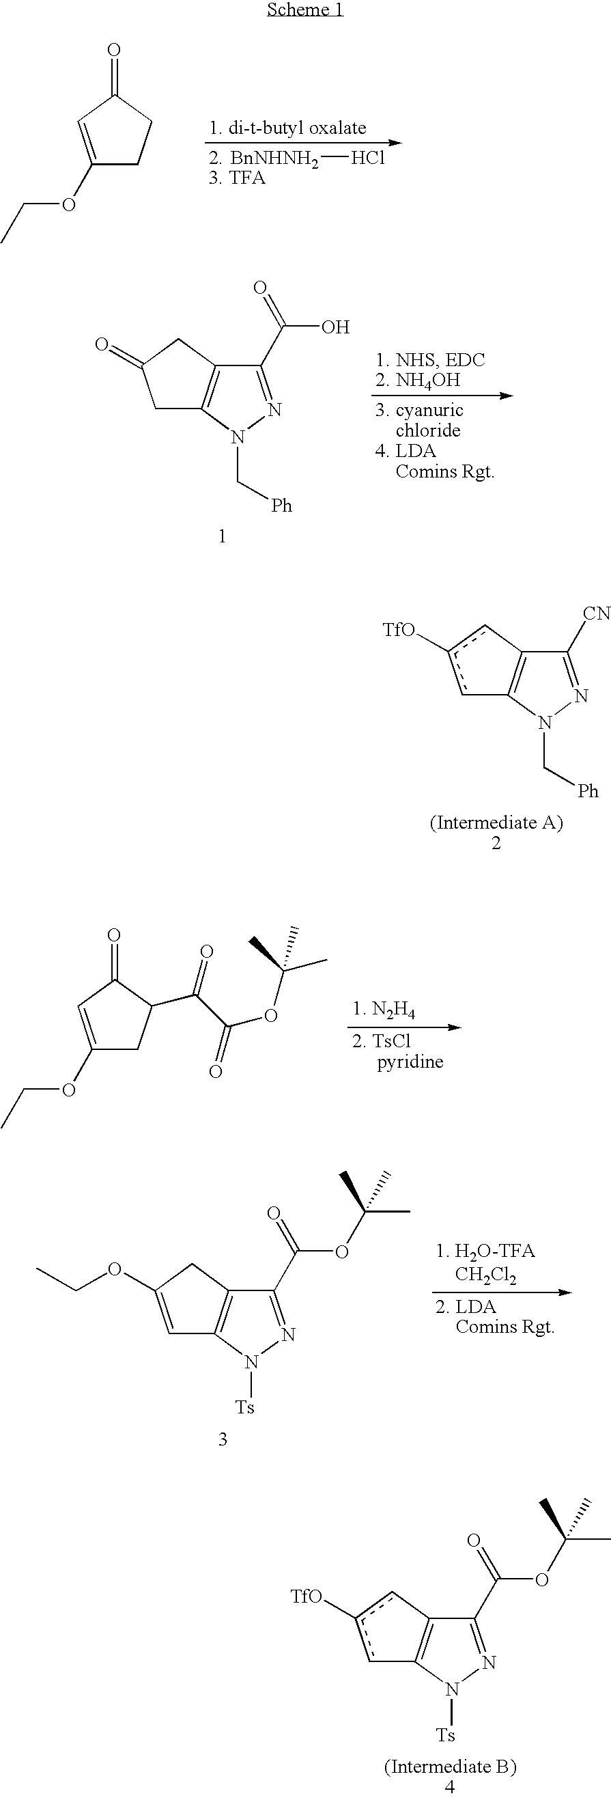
[BnNHNH2]Cl.C1(OCC)=CC(=O)CC1.C1C2=C(CC1=O)C(C(O)=O)=NN2C[Ph].C1(C(OC(C)(C)C)=O)=NN([Ts])C2=C1CC(OCC)=C2.c1c([TfO])cC2=C1N(C[Ph])N=C2[CN].C1(OCC)=CC(=O)C(C(C(OC(C)(C)C)=O)=O)C1.C1(C(OC(C)(C)C)=O)=NN([Ts])C2=C1cc([TfO])c2
